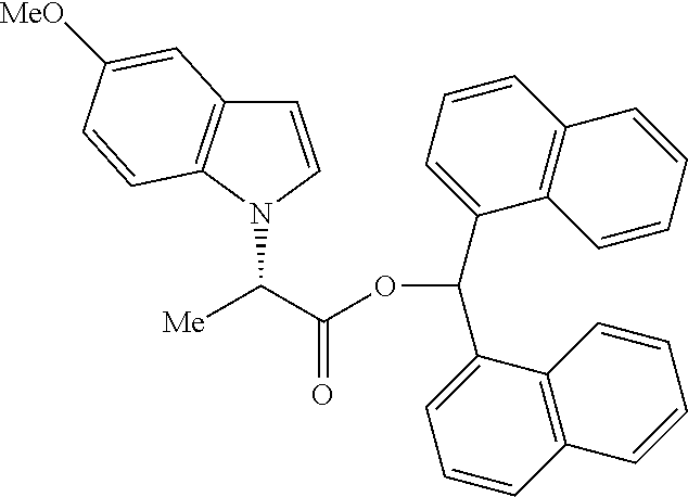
N1(C(C(OC(C2=CC=CC3=C2C=CC=C3)C2=CC=CC3=C2C=CC=C3)=O)[Me])C=CC2=C1C=CC([MeO])=C2
